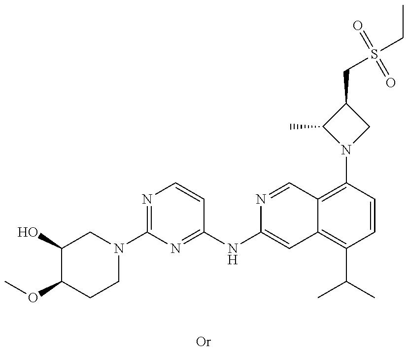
C1(O)C(OC)CCN(C2=NC=CC(NC3=CC4=C(C(C)C)C=CC(N5CC(CS(CC)(=O)=O)C5C)=C4C=N3)=N2)C1
